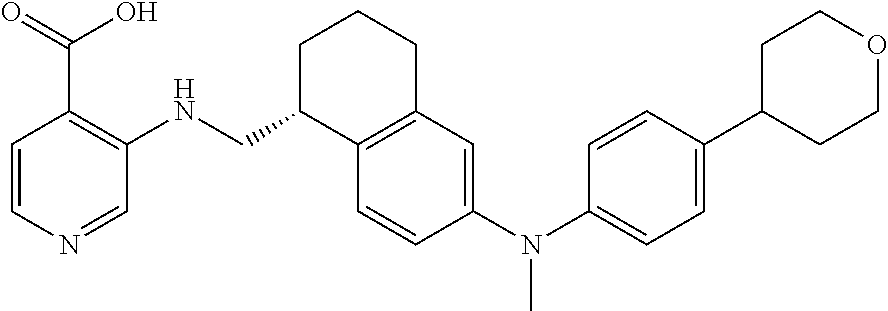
C1=CC(N(C2=CC=C(C3CCOCC3)C=C2)C)=CC2=C1C(CNC1=C(C(O)=O)C=CN=C1)CCC2
